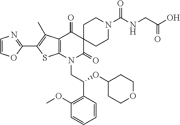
C1(C2=C(C)C3=C(S2)N(CC(OC2CCOCC2)C2=C(OC)C=CC=C2)C(=O)C2(C3=O)CCN(C(NCC(O)=O)=O)CC2)=NC=CO1
